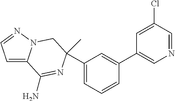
C1(C2(C)N=C(N)C3=CC=NN3C2)=CC=CC(C2=CN=CC(Cl)=C2)=C1
